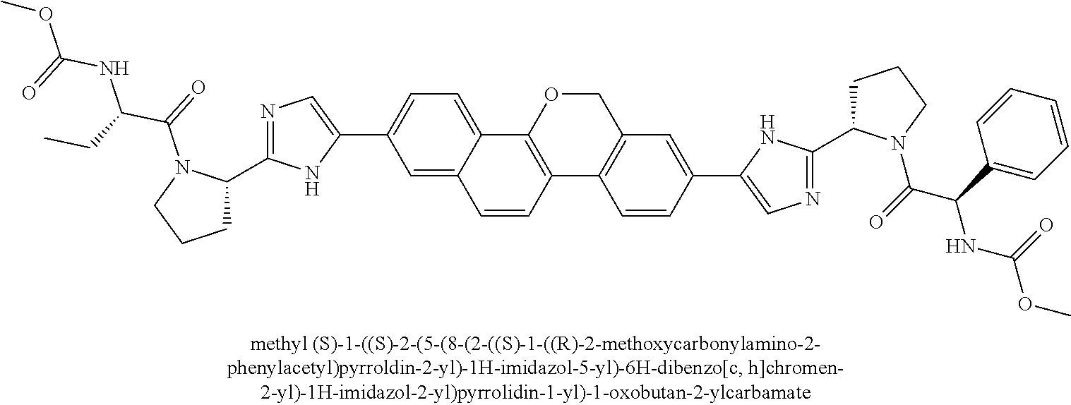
C1=C2C(=CC(C3=CN=C(C4CCCN4C(=O)C(CC)NC(=O)OC)N3)=C1)C=CC1=C2OCC2=C1C=CC(C1=CN=C(C3CCCN3C(C(NC(OC)=O)C3=CC=CC=C3)=O)N1)=C2
